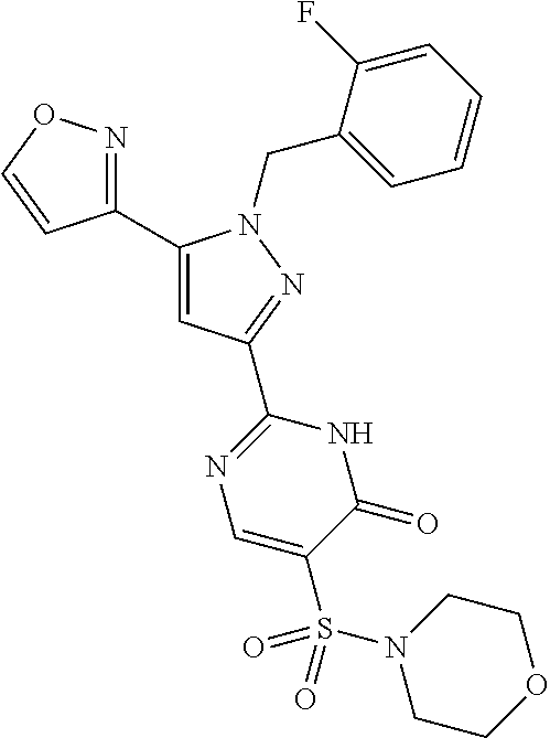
C1(C2=CC(C3=NC=C(S(N4CCOCC4)(=O)=O)C(=O)N3)=NN2CC2=CC=CC=C2F)=NOC=C1
